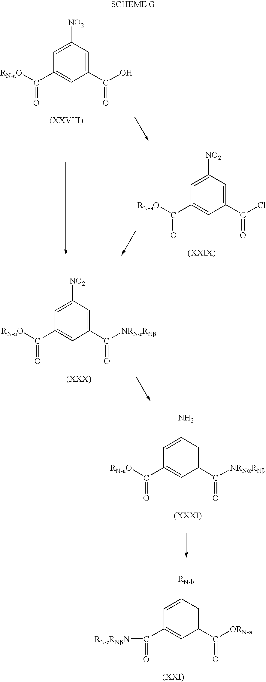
C1(C(=O)[RNaRNbN])=CC(C([ORN-a])=O)=CC([RN-b])=C1.C1(C(=O)[RN-aO])=CC(C(O)=O)=CC([NO2])=C1.C1(C(=O)[RN-aO])=CC(C(Cl)=O)=CC([NO2])=C1.C1(C(=O)[RN-aO])=CC(C([NRNaRNb])=O)=CC([NO2])=C1.C1(C(=O)[RN-aO])=CC(C([NRNaRNb])=O)=CC(N)=C1
